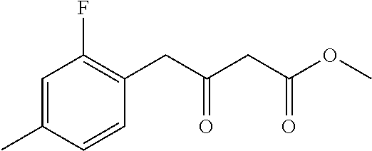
C1=C(C)C=CC(CC(CC(OC)=O)=O)=C1F
